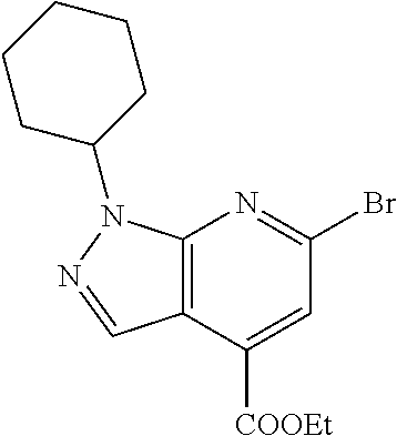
C12=C(C([COOEt])=CC(Br)=N1)C=NN2C1CCCCC1
